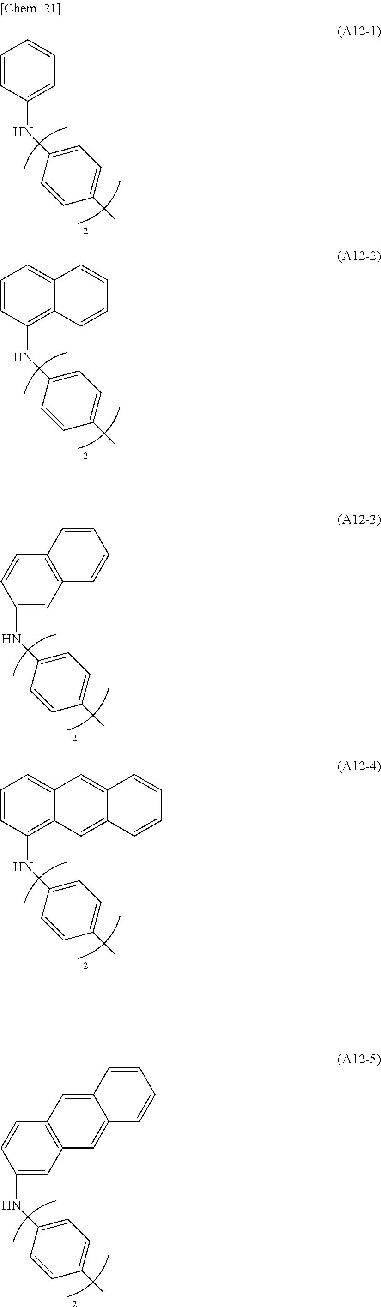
C1=CC(NC2=CC=C(C)C=C2)=CC=C1.C1=CC(NC2=CC=C(C)C=C2)=C2C(=C1)C=CC=C2.C1=CC(NC2=CC=C(C)C=C2)=C2C(=C1)C=C1C(=C2)C=CC=C1.C1(NC2=CC=C(C)C=C2)=CC2=C(C=C1)C=C1C(=C2)C=CC=C1.C1(NC2=CC=C(C)C=C2)=CC2=C(C=C1)C=CC=C2
